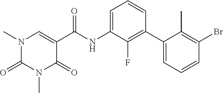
N1(C)C(=O)N(C)C=C(C(NC2=CC=CC(C3=CC=CC(Br)=C3C)=C2F)=O)C1=O
